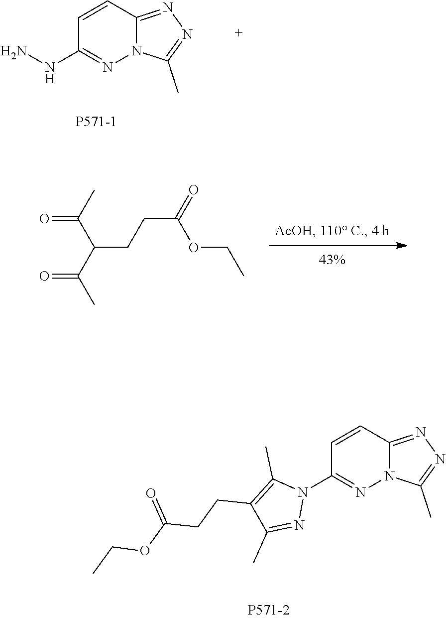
C1=CC2=NN=C(C)N2N=C1NN.[P571-1].O=C(C)C(C(C)=O)CCC(=O)OCC.C1=CC2=NN=C(C)N2N=C1N1C(C)=C(CCC(OCC)=O)C(C)=N1
